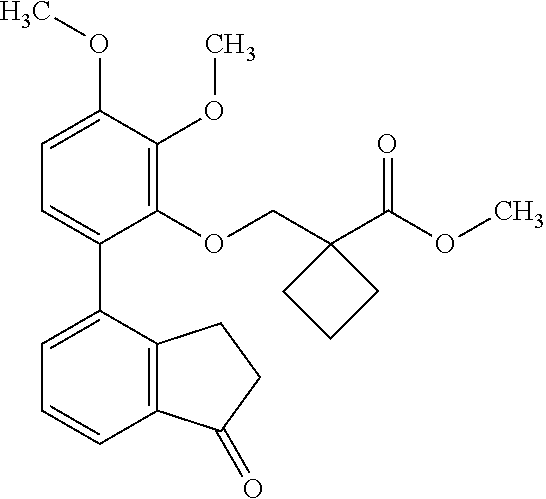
C1=C(OC)C(OC)=C(OCC2(C(OC)=O)CCC2)C(C2=CC=CC3=C2CCC3=O)=C1
